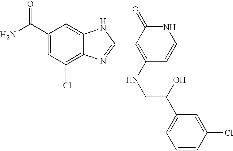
C(C1=CC(Cl)=C2C(=C1)NC(C1=C(NCC(O)C3=CC=CC(Cl)=C3)C=CNC1=O)=N2)(N)=O
